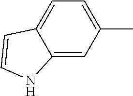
C1(C)=CC=C2C(=C1)NC=C2
